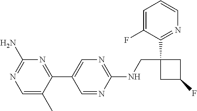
C1(C2=CN=C(NCC3(C4=NC=CC=C4F)CC(F)C3)N=C2)=NC(N)=NC=C1C
